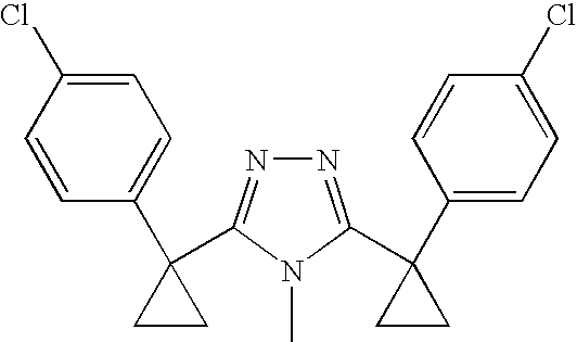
C1=CC(Cl)=CC=C1C1(C2=NN=C(C3(C4=CC=C(Cl)C=C4)CC3)N2C)CC1
